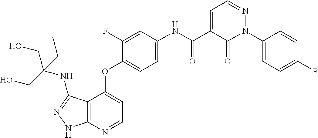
C12=C(N=CC=C1OC1=CC=C(NC(C3=CC=NN(C4=CC=C(F)C=C4)C3=O)=O)C=C1F)NN=C2NC(CO)(CO)CC
